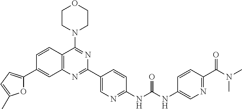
C1=CC2=C(C=C1C1=CC=C(C)O1)N=C(C1=CN=C(NC(NC3=CN=C(C(N(C)C)=O)C=C3)=O)C=C1)N=C2N1CCOCC1
